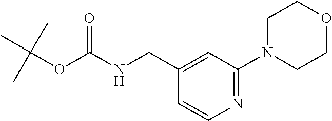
C(NC(=O)OC(C)(C)C)C1=CC(N2CCOCC2)=NC=C1
